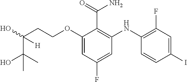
C(OC1=CC(F)=CC(NC2=C(F)C=C(I)C=C2)=C1C(=O)N)CC(O)(C(O)(C)C)[H]
